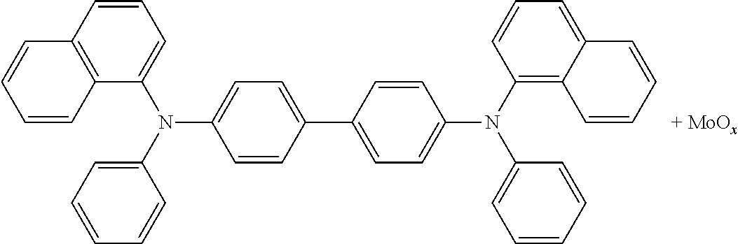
C1=CC2=C(C(N(C3=CC=CC=C3)C3=CC=C(C4=CC=C(N(C5=C6C(=CC=C5)C=CC=C6)C5=CC=CC=C5)C=C4)C=C3)=C1)C=CC=C2.[+ MoOx]
